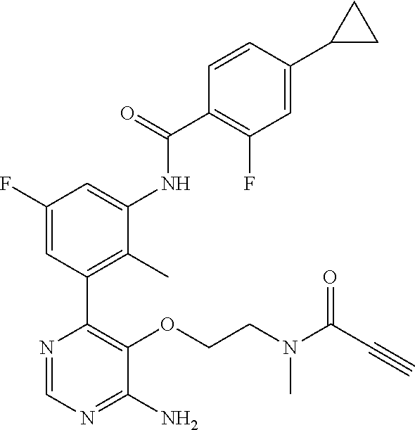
N(C)(CCOC1=C(C2=C(C)C(NC(C3=C(F)C=C(C4CC4)C=C3)=O)=CC(F)=C2)N=CN=C1N)C(C#C)=O
